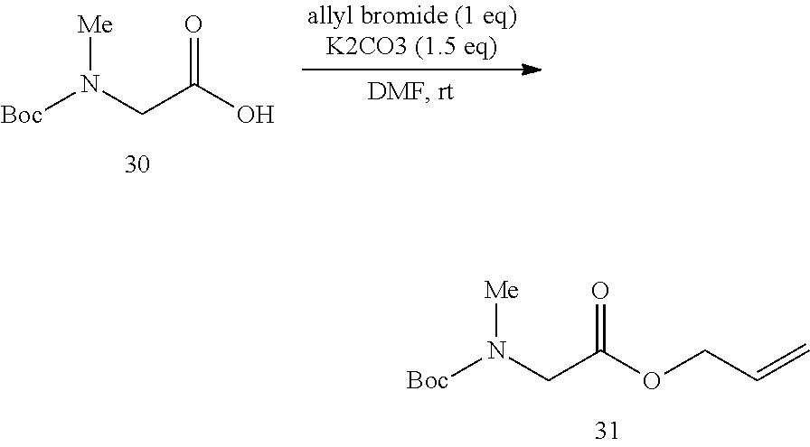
N(CC(=O)O)([Me])[Boc].N(CC(=O)OCC=C)([Me])[Boc]
